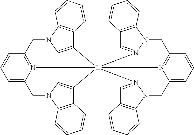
C1=C2N3=C(C=C1)CN1C=C(C4=C1C=CC=C4)[Ir]314(C3=CN(C2)C2=C3C=CC=C2)N2=C(C=CC=C2CN2C3=C(C=N21)C=CC=C3)CN1N4=CC2=C1C=CC=C2
